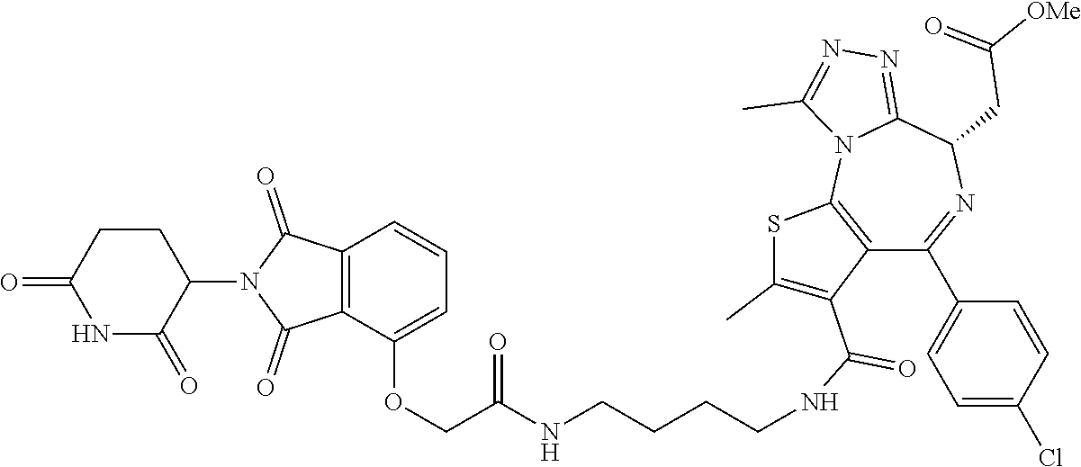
N(C(COC1=CC=CC2=C1C(=O)N(C1C(=O)NC(=O)CC1)C2=O)=O)CCCCNC(C1=C(C)SC2=C1C(C1=CC=C(Cl)C=C1)=NC(CC([OMe])=O)C1=NN=C(C)N12)=O
